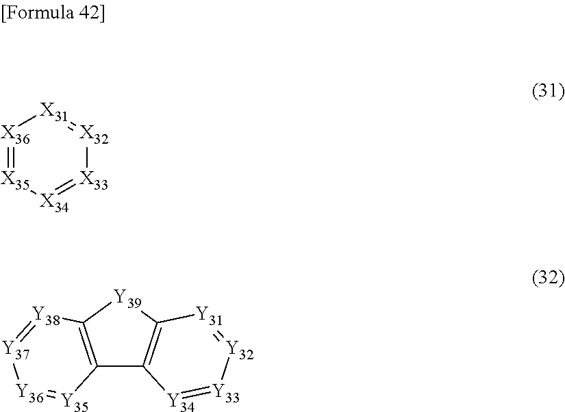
[X36]1=[X35][X34]=[X33][X32]=[X31]1.C12=C([Y39]C3=C1[Y34]=[Y33][Y32]=[Y31]3)[Y38]=[Y37][Y36]=[Y35]2
